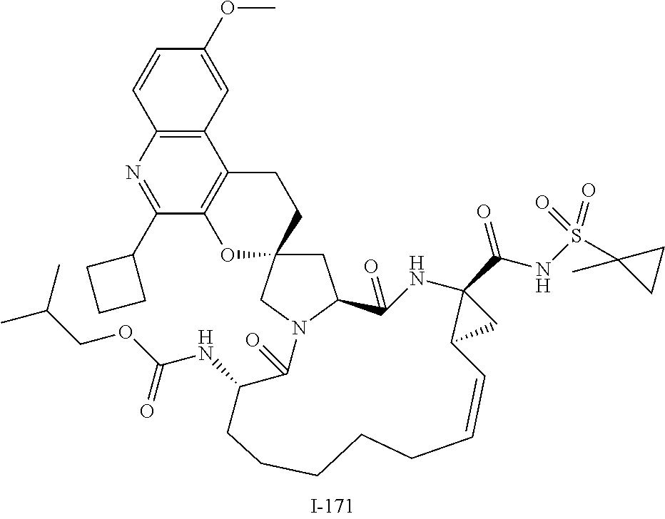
C1=CC2=C(C=C1OC)C1=C(C(C3CCC3)=N2)OC2(CC1)CC1N(C2)C(=O)C(NC(OCC(C)C)=O)CCCCCC=CC2C(C(NS(C3(C)CC3)(=O)=O)=O)(NC1=O)C2
